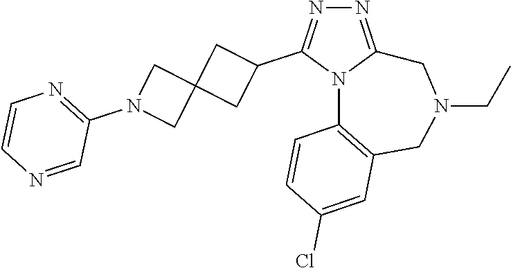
N1=C2N(C(C3CC4(C3)CN(C3=NC=CN=C3)C4)=N1)C1=C(CN(CC)C2)C=C(Cl)C=C1
